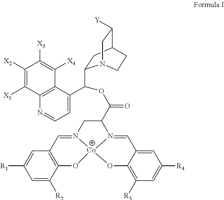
C1=C(C(OC(=O)C2CN3=CC4=C(C([R2])=CC([R1])=C4)O[Co]34N2=CC2=CC([R4])=CC([R3])=C2O4)C2CC3C([Y])CN2CC3)C2=C(N=C1)C([X1])=C([X2])C([X3])=C2[X4]
